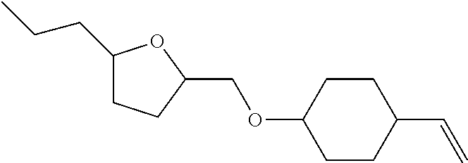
C1(CCC)CCC(COC2CCC(C=C)CC2)O1
